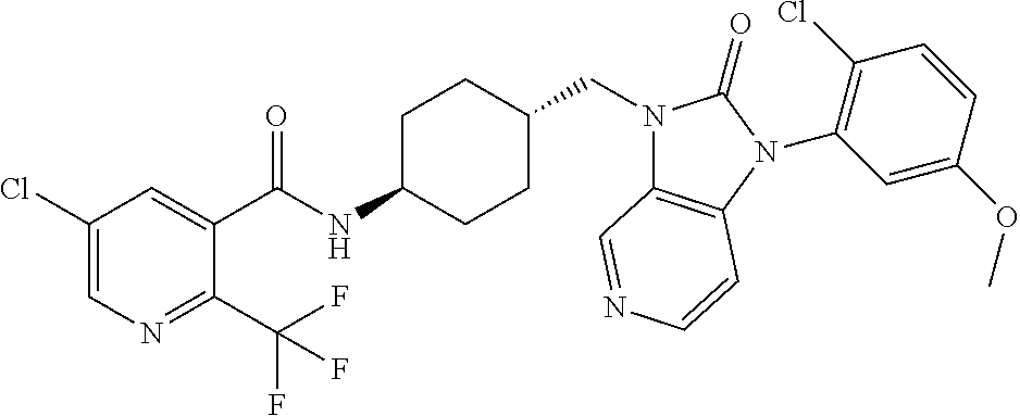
C1(Cl)=CN=C(C(F)(F)F)C(C(NC2CCC(CN3C4=C(N(C5=C(Cl)C=CC(OC)=C5)C3=O)C=CN=C4)CC2)=O)=C1
